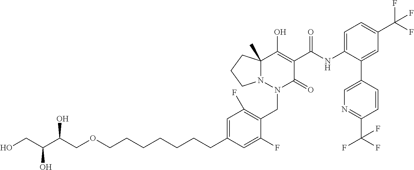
C1(NC(=O)C2=C(O)C3(C)N(N(CC4=C(F)C=C(CCCCCCCOCC(C(CO)O)O)C=C4F)C2=O)CCC3)=CC=C(C(F)(F)F)C=C1C1=CN=C(C(F)(F)F)C=C1
